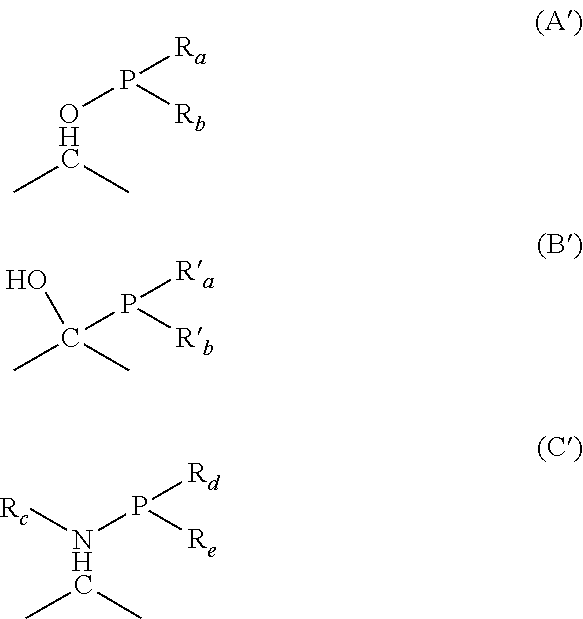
[OHC](P([Ra])[Rb])(C)C.[NHC](P([Rd])[Re])(C)(C)[Rc].CC(C)(O)P([Rb])[Ra]
